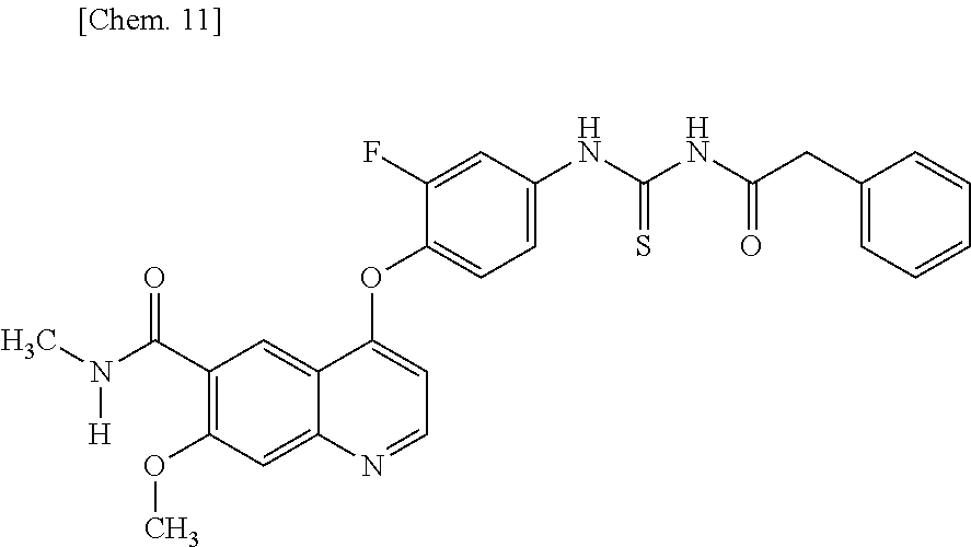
CN(C(C1=C(OC)C=C2N=CC=C(OC3=CC=C(NC(NC(CC4=CC=CC=C4)=O)=S)C=C3F)C2=C1)=O)[H]
